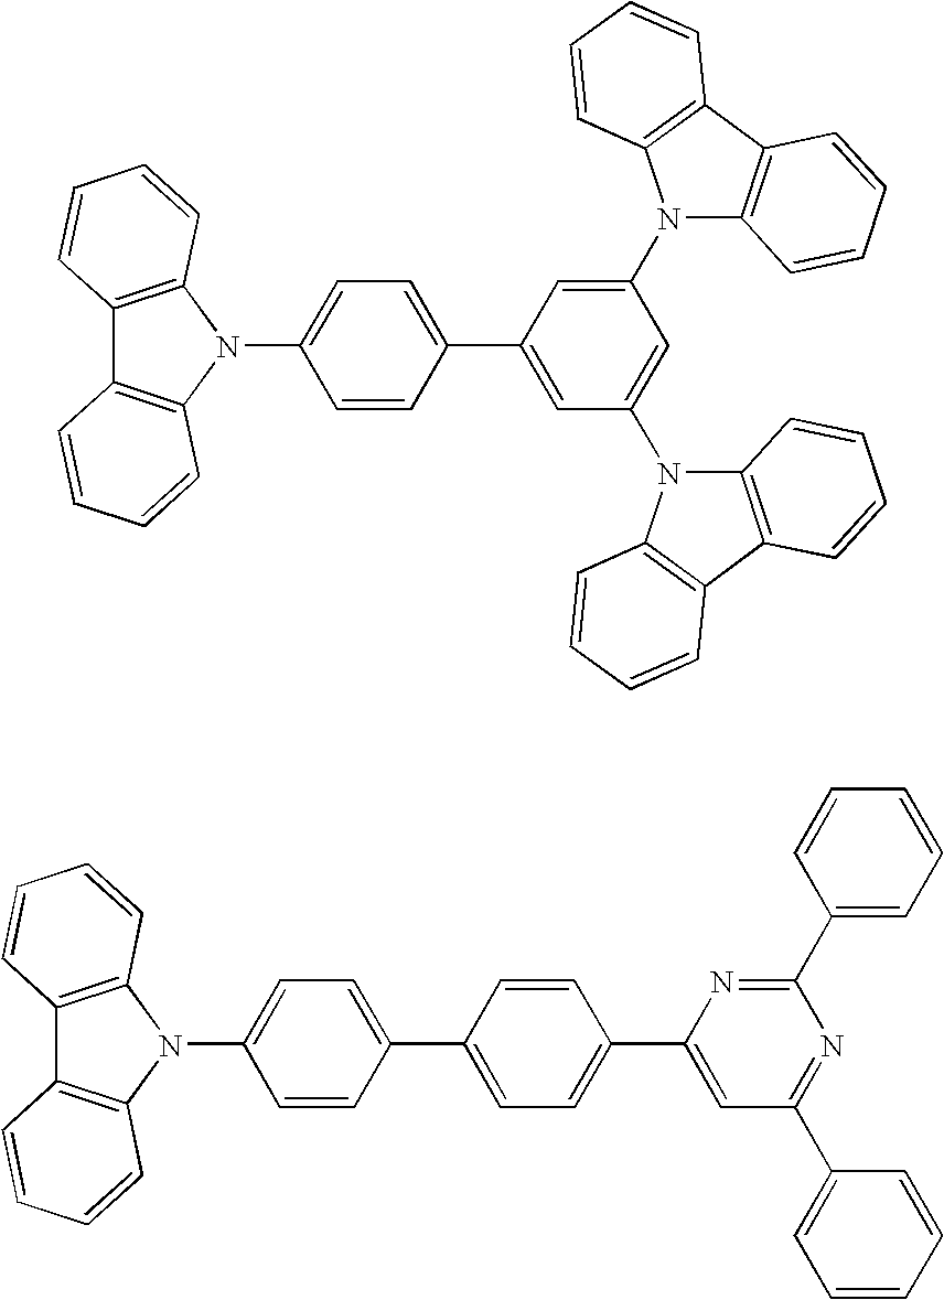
C1=CC(C2=CC(N3C4=C(C5=C3C=CC=C5)C=CC=C4)=CC(N3C4=C(C5=C3C=CC=C5)C=CC=C4)=C2)=CC=C1N1C2=C(C3=C1C=CC=C3)C=CC=C2.C1=CC(C2=CC=C(C3=CC(C4=CC=CC=C4)=NC(C4=CC=CC=C4)=N3)C=C2)=CC=C1N1C2=C(C3=C1C=CC=C3)C=CC=C2
